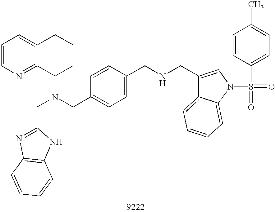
C1=CN=C2C(=C1)CCCC2N(CC1=CC=C(CNCC2=CN(S(=O)(=O)C3=CC=C(C)C=C3)C3=CC=CC=C23)C=C1)CC1=NC2=C(N1)C=CC=C2
